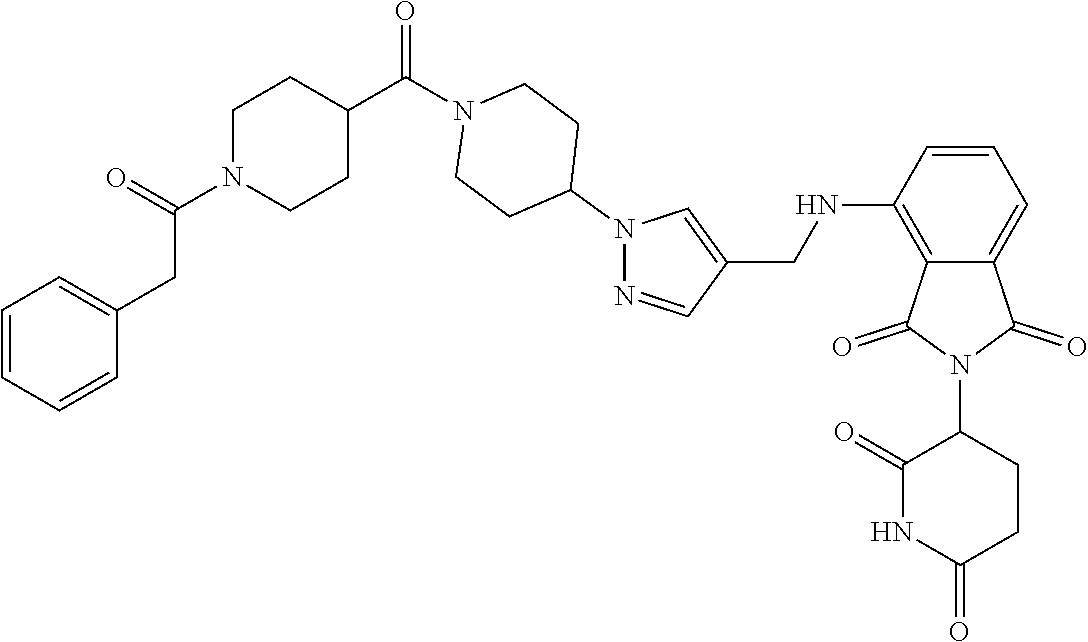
C12=C(NCC3=CN(C4CCN(C(C5CCN(C(CC6=CC=CC=C6)=O)CC5)=O)CC4)N=C3)C=CC=C1C(=O)N(C1C(=O)NC(=O)CC1)C2=O
